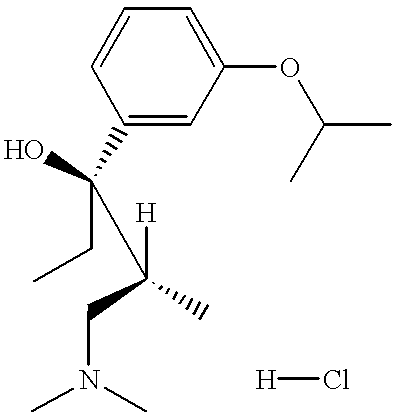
CN(C)CC(C(C1=CC(OC(C)C)=CC=C1)(CC)O)([H])C.[H]Cl
